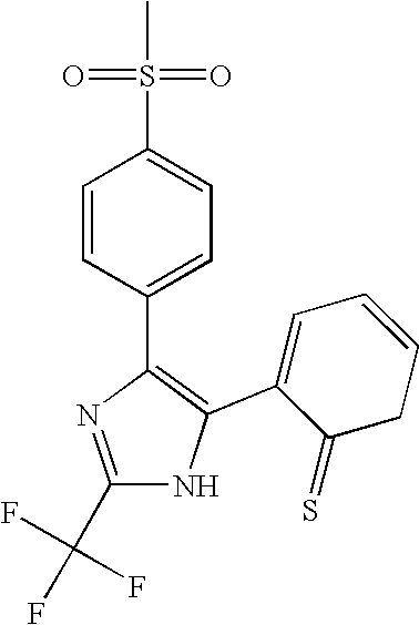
C1=CC(C2=C(C3=CC=CCC3=S)NC(C(F)(F)F)=N2)=CC=C1S(=O)(=O)C
